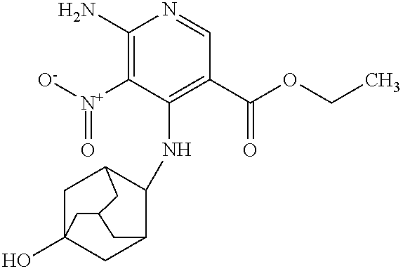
NC1=C([N+](=O)[O-])C(NC2C3CC4(O)CC2CC(C4)C3)=C(C(=O)OCC)C=N1
